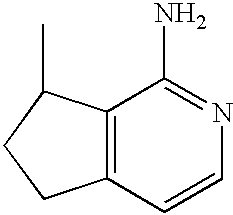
C12=C(C=CN=C1N)CCC2C
